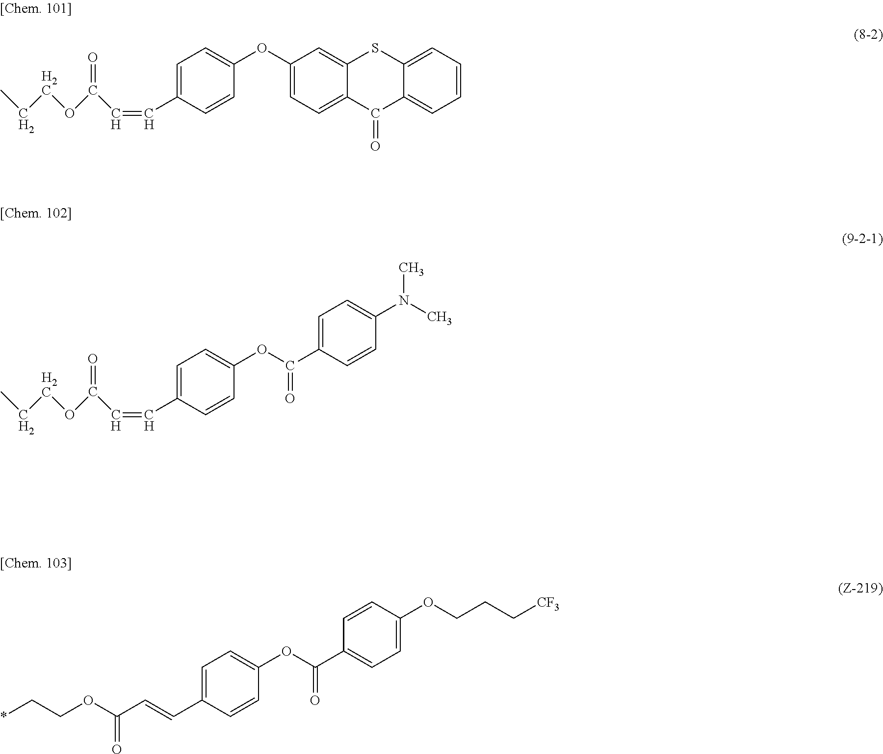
CCCOC(C=CC1=CC=C(OC(=O)C2=CC=C(N(C)C)C=C2)C=C1)=O.CCCOC(C=CC1=CC=C(OC2=CC=C3C(=C2)SC2=CC=CC=C2C3=O)C=C1)=O.*CCOC(C=CC1=CC=C(OC(C2=CC=C(OCCC[CF3])C=C2)=O)C=C1)=O
